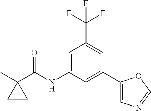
C1=C(NC(C2(C)CC2)=O)C=C(C2=CN=CO2)C=C1C(F)(F)F
